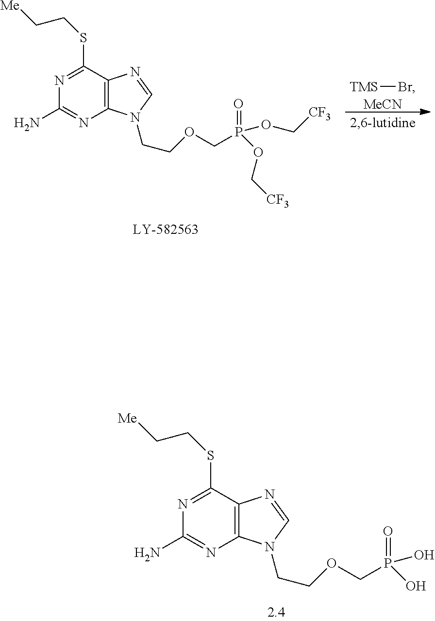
C12=C(C(SCC[Me])=NC(N)=N1)N=CN2CCOCP(=O)(O)O.[TMS]Br.[MeCN].C12=C(C(SCC[Me])=NC(N)=N1)N=CN2CCOCP(=O)(OC[CF3])OC[CF3]
